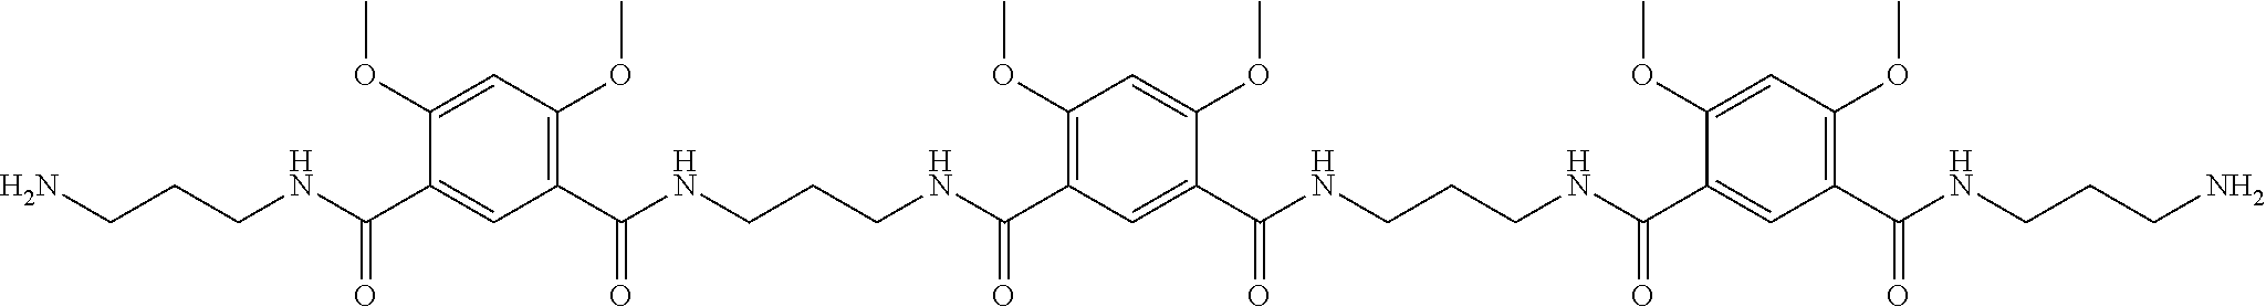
N(C(C1=C(OC)C=C(OC)C(C(NCCCN)=O)=C1)=O)CCCNC(C1=C(OC)C=C(OC)C(C(=O)NCCCNC(C2=CC(C(NCCCN)=O)=C(OC)C=C2OC)=O)=C1)=O
